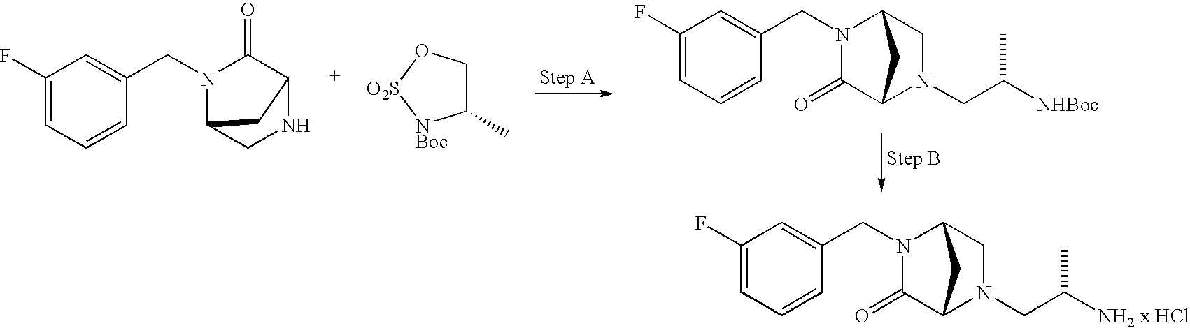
C1(F)=CC=CC(CN2C3CNC(C2=O)C3)=C1.C1(F)=CC=CC(CN2C(=O)C3N(CC([NHBoc])C)CC2C3)=C1.C1(C)CO[O2S][NBoc]1.C1(F)=CC=CC(CN2C(=O)C3N(CC([NH2 x HCl])C)CC2C3)=C1
